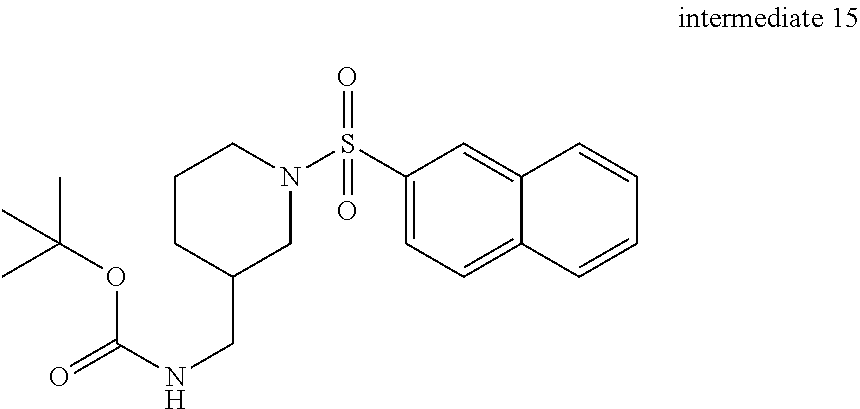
C1CC(CNC(=O)OC(C)(C)C)CN(S(C2=CC=C3C(=C2)C=CC=C3)(=O)=O)C1
